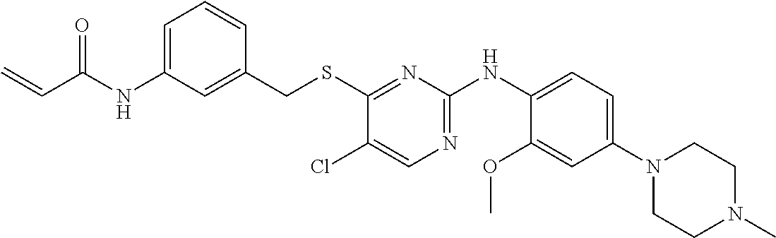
C=CC(NC1=CC=CC(CSC2=NC(NC3=CC=C(N4CCN(C)CC4)C=C3OC)=NC=C2Cl)=C1)=O
